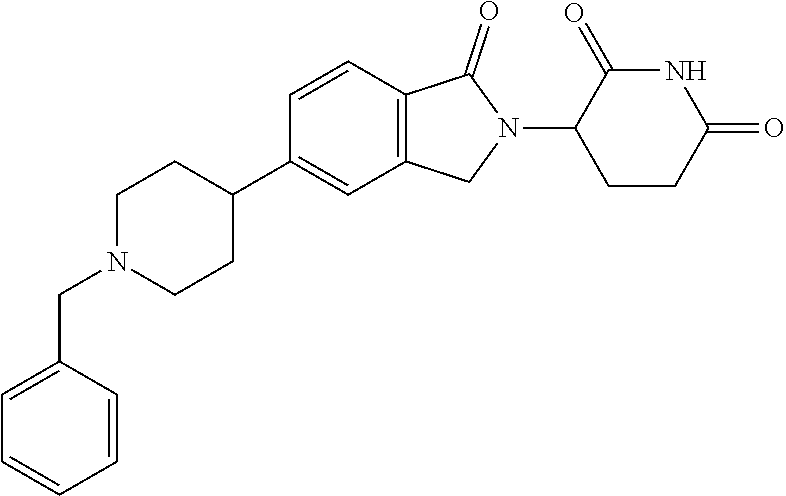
C1N(CC2=CC=CC=C2)CCC(C2=CC3=C(C=C2)C(=O)N(C2CCC(=O)NC2=O)C3)C1
